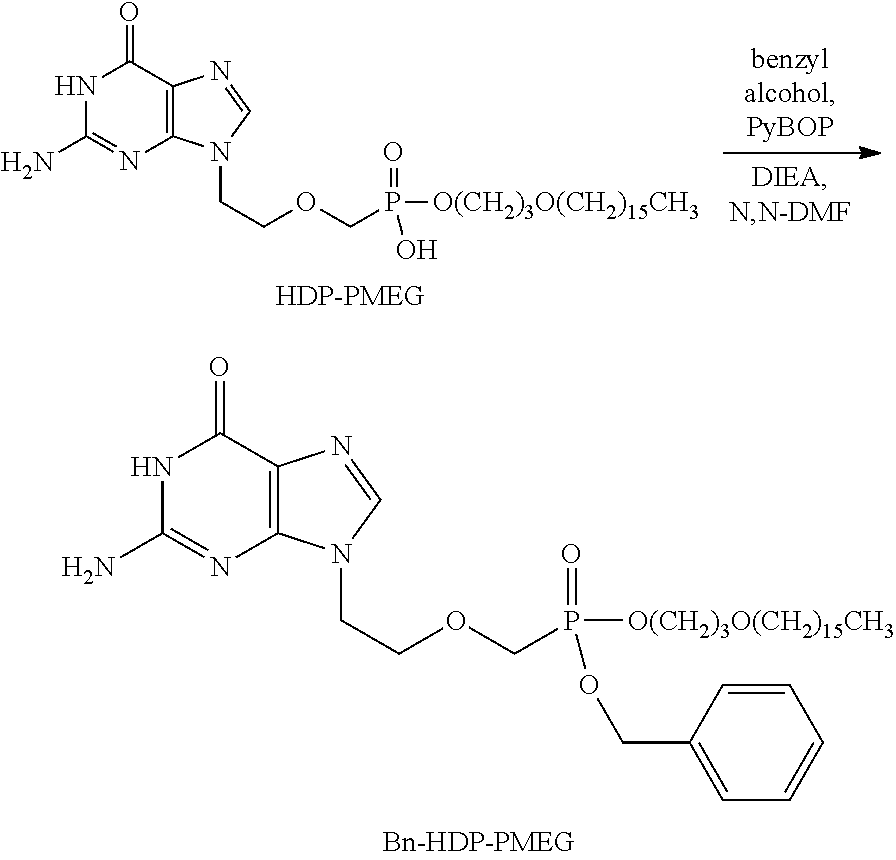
N1C(N)=NC2=C(C1=O)N=CN2CCOCP(=O)([O(CH2)3O(CH2)15CH3])OCC1=CC=CC=C1.N1C(N)=NC2=C(C1=O)N=CN2CCOCP(=O)([O(CH2)3O(CH2)15CH3])O
